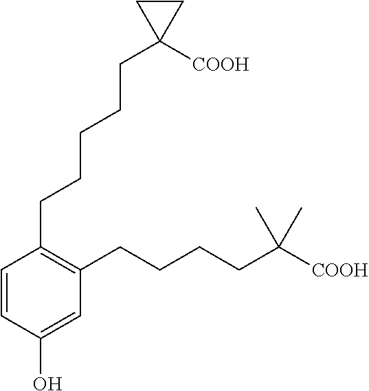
C1=CC(CCCCCC2([COOH])CC2)=C(CCCCC(C)(C)[COOH])C=C1O
